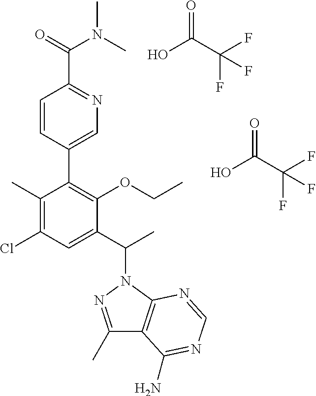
C1(C)=C(Cl)C=C(C(C)N2N=C(C)C3=C2N=CN=C3N)C(OCC)=C1C1=CN=C(C(=O)N(C)C)C=C1.O=C(C(F)(F)F)O.O=C(C(F)(F)F)O
